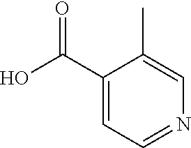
C1(C(O)=O)=CC=NC=C1C
